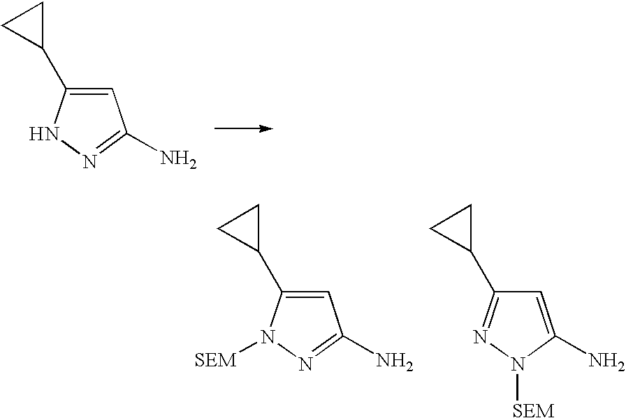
C1=C(C2CC2)NN=C1N.C1=C(C2CC2)N([SEM])N=C1N.C1=C(N)N([SEM])N=C1C1CC1
